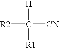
[R2]C([CN])([H])[R1]
